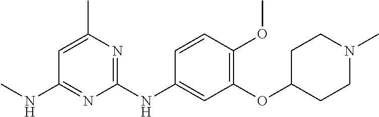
C1=C(C)N=C(NC2=CC(OC3CCN(C)CC3)=C(OC)C=C2)N=C1NC
